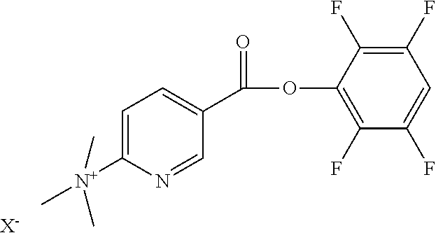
C1(F)=C(F)C(OC(=O)C2=CC=C([N+](C)(C)C)N=C2)=C(F)C(F)=C1.[X-]
